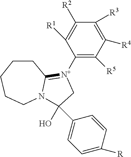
C1([N+]2=C3N(C(C4=CC=C([R])C=C4)(O)C2)CCCCC3)=C([R5])C([R4])=C([R3])C([R2])=C1[R1]
